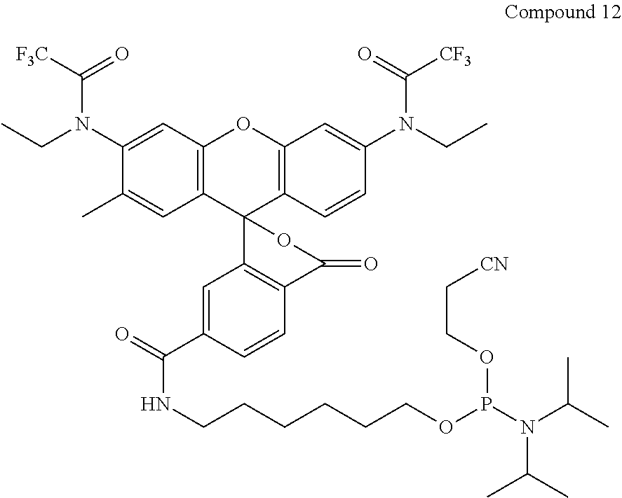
C1(N(CC)C(=O)[F3C])=CC2=C(C=C1C)C1(C3=C(O2)C=C(N(CC)C([CF3])=O)C=C3)C2=C(C(=O)O1)C=CC(C(=O)NCCCCCCOP(N(C(C)C)C(C)C)OCC[CN])=C2
